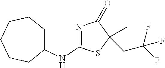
N(C1=NC(=O)C(C)(CC(F)(F)F)S1)C1CCCCCC1
